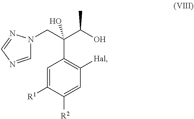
C1=C([R1])C([R2])=CC([Hal])=C1C(C(C)O)(CN1C=NC=N1)O
